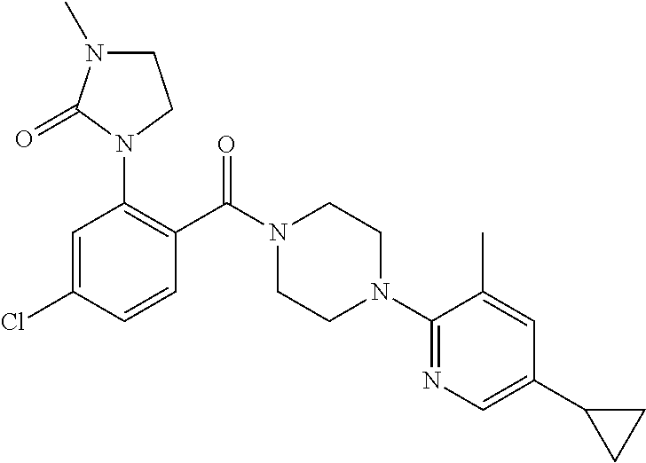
C1=C(Cl)C=CC(C(N2CCN(C3=NC=C(C4CC4)C=C3C)CC2)=O)=C1N1C(=O)N(C)CC1
